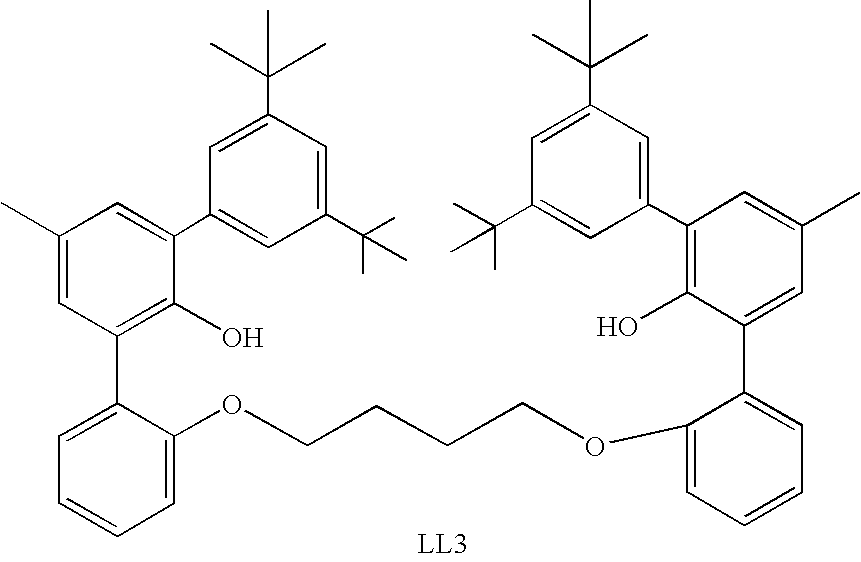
C1=C(C2=C(O)C(C3=CC(C(C)(C)C)=CC(C(C)(C)C)=C3)=CC(C)=C2)C(OCCCCOC2=CC=CC=C2C2=CC(C)=CC(C3=CC(C(C)(C)C)=CC(C(C)(C)C)=C3)=C2O)=CC=C1
